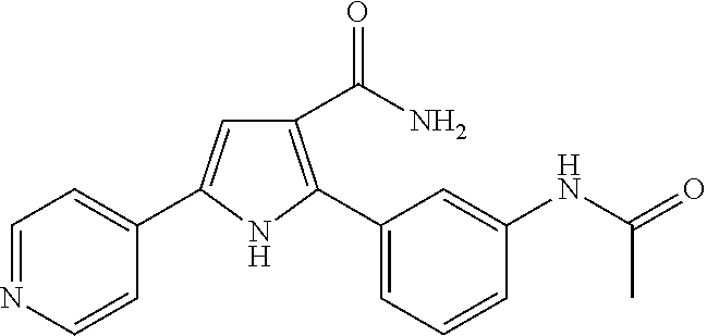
C1(C(N)=O)=C(C2=CC=CC(NC(=O)C)=C2)NC(C2=CC=NC=C2)=C1
